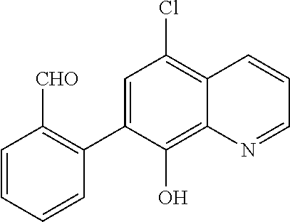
C1=CC=CC(C2=CC(Cl)=C3C(=C2O)N=CC=C3)=C1[CHO]
